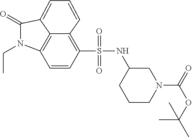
C1=CC(S(NC2CCCN(C(OC(C)(C)C)=O)C2)(=O)=O)=C2C=CC=C3C(=O)N(CC)C1=C23
